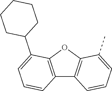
C12=C(OC3=C1C=CC=C3C)C(C1CCCCC1)=CC=C2
